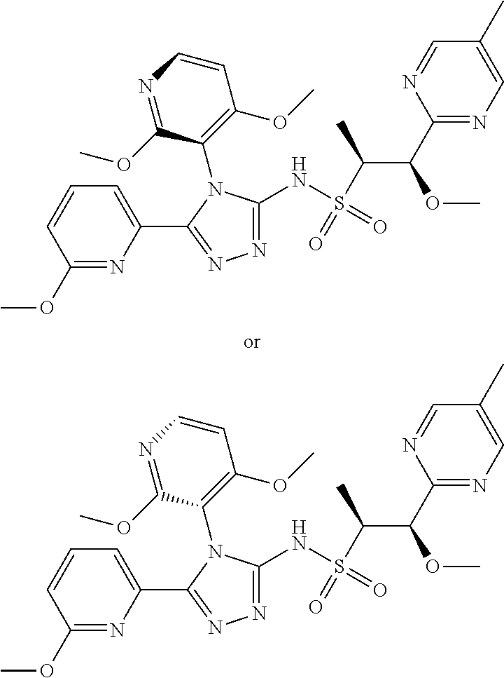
N1=C(NS(=O)(=O)C(C)C(OC)C2=NC=C(C)C=N2)N(C2=C(OC)C=CN=C2OC)C(C2=CC=CC(OC)=N2)=N1.N1=C(NS(=O)(=O)C(C)C(OC)C2=NC=C(C)C=N2)N(C2=C(OC)C=CN=C2OC)C(C2=CC=CC(OC)=N2)=N1
